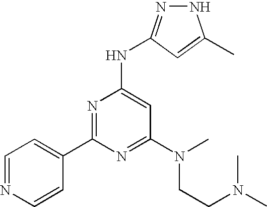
N1N=C(NC2=CC(N(CCN(C)C)C)=NC(C3=CC=NC=C3)=N2)C=C1C
